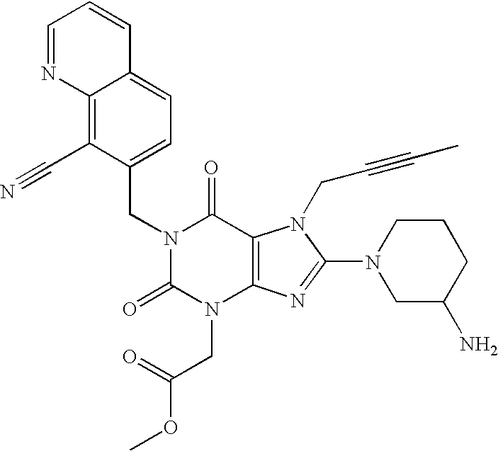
C12=C(C#N)C(CN3C(=O)N(CC(OC)=O)C4=C(C3=O)N(CC#CC)C(N3CC(N)CCC3)=N4)=CC=C1C=CC=N2
